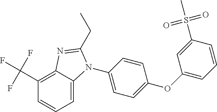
C1(N2C3=CC=CC(C(F)(F)F)=C3N=C2CC)=CC=C(OC2=CC=CC(S(C)(=O)=O)=C2)C=C1
